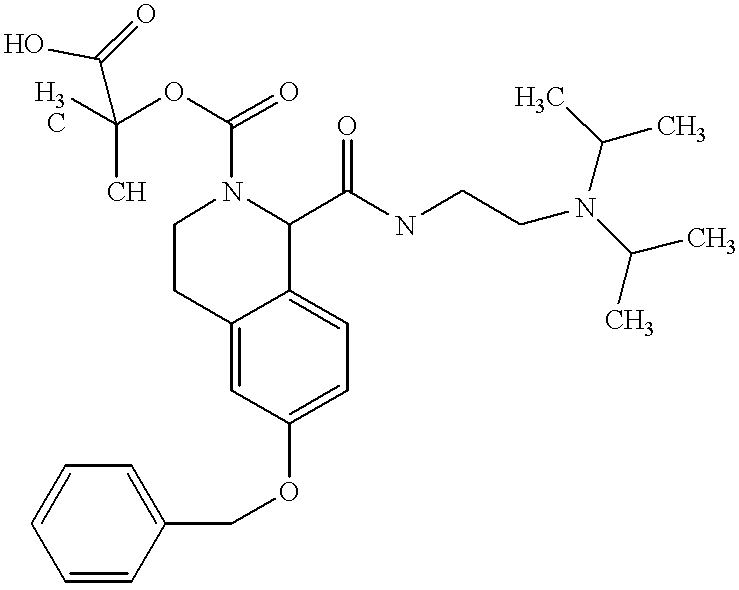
O(C1=CC=C2C(=C1)CCN(C(OC(C)(C)C(=O)O)=O)C2C(NCCN(C(C)C)C(C)C)=O)CC1=CC=CC=C1
